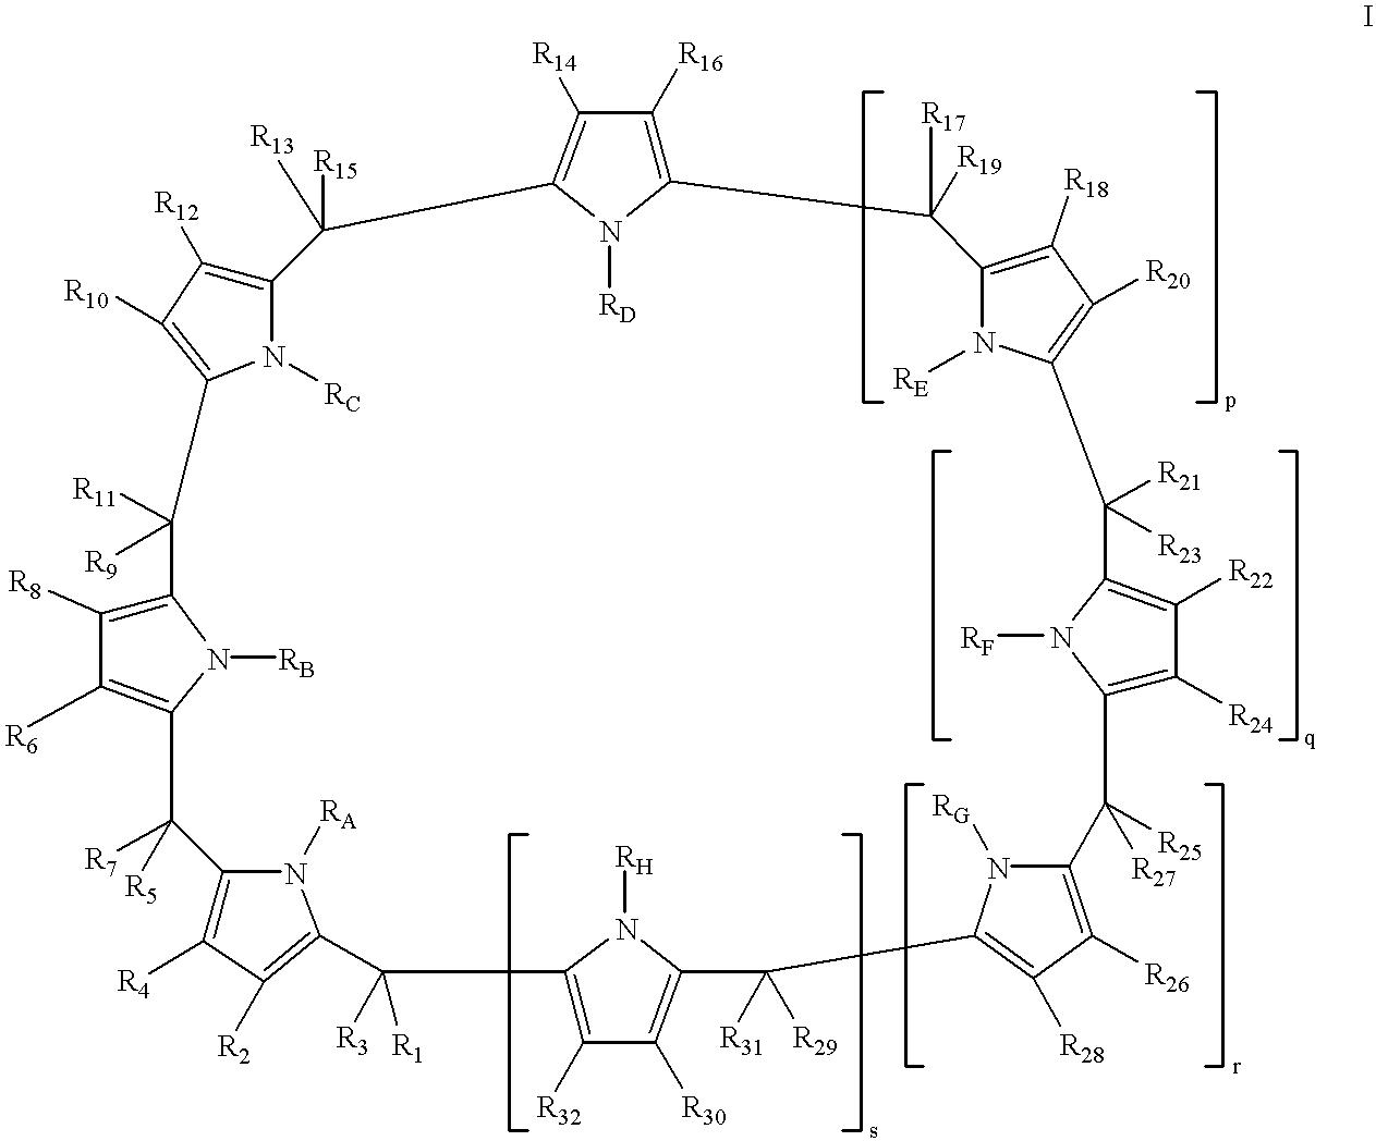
C12=C([R16])C([R14])=C(N1[RD])C([R13])([R15])C1=C([R12])C([R10])=C(N1[RC])C([R11])([R9])C1=C([R8])C([R6])=C(N1[RB])C([R7])([R5])C1=C([R4])C([R2])=C(N1[RA])C([R3])([R1])C1=C([R32])C([R30])=C(C([R31])([R29])C3=C([R28])C([R26])=C(C([R25])([R27])C4=C([R24])C([R22])=C(C([R21])([R23])C5=C([R20])C([R18])=C(C2([R17])[R19])N5[RE])N4[RF])N3[RG])N1[RH]
